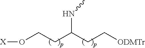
O(CCC(CC[ODMTr])NC)[X]
